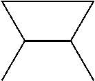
C1(C)C(C)CC1
